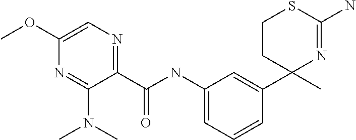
C1(C2=CC(NC(C3=NC=C(OC)N=C3N(C)C)=O)=CC=C2)(C)N=C(N)SCC1
